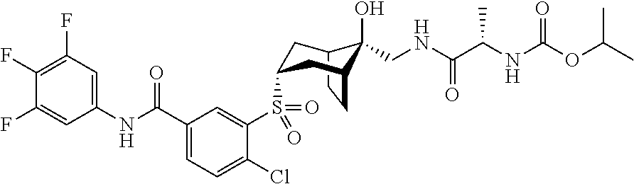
C12CCC(CC(S(C3=CC(C(NC4=CC(F)=C(F)C(F)=C4)=O)=CC=C3Cl)(=O)=O)C1)C2(O)CNC(=O)C(NC(=O)OC(C)C)C
